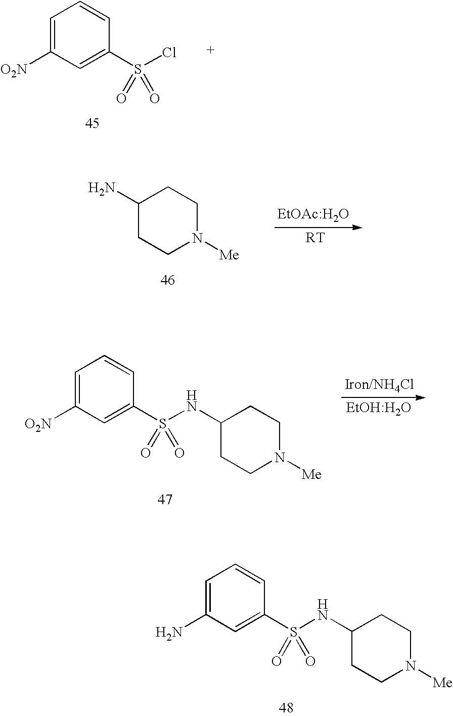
C1=C([O2N])C=C(S(Cl)(=O)=O)C=C1.[EtOAc:H2O].C1(N)CCN([Me])CC1.C1=C([O2N])C=C(S(NC2CCN([Me])CC2)(=O)=O)C=C1.C1=C(N)C=C(S(NC2CCN([Me])CC2)(=O)=O)C=C1
